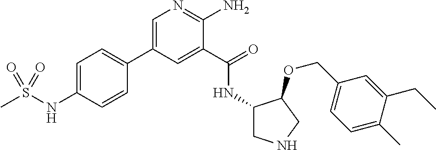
C1=C(C2=CC=C(NS(C)(=O)=O)C=C2)C=C(C(=O)NC2CNCC2OCC2=CC=C(C)C(CC)=C2)C(N)=N1
